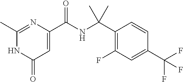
C1(C)=NC(C(NC(C2=C(F)C=C(C(F)(F)F)C=C2)(C)C)=O)=CC(=O)N1
